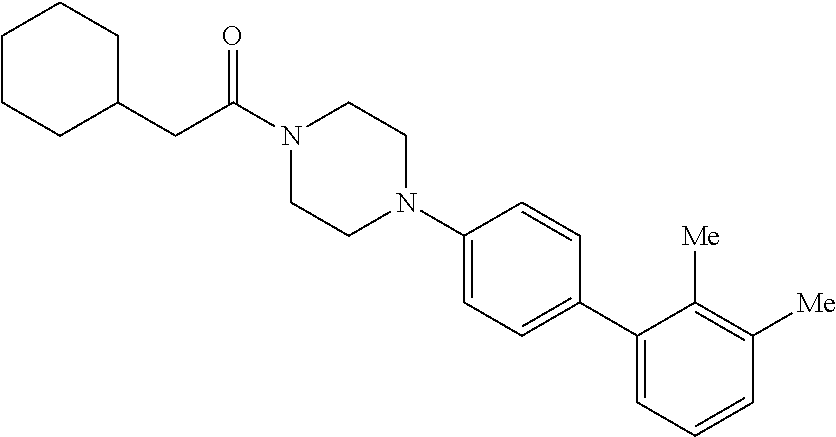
N1(C2=CC=C(C3=CC=CC([Me])=C3[Me])C=C2)CCN(C(CC2CCCCC2)=O)CC1
